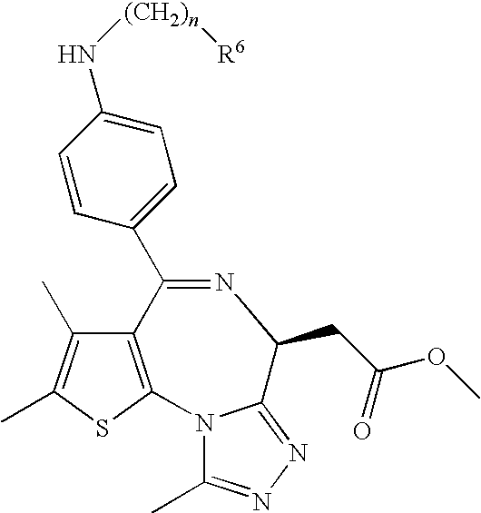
C12=C(SC(C)=C1C)N1C(C)=NN=C1C(CC(=O)OC)N=C2C1=CC=C(N[(CH2)n][R6])C=C1
